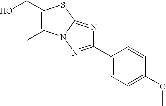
C1(CO)=C(C)N2C(=NC(C3=CC=C(OC)C=C3)=N2)S1
